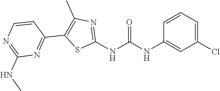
C1(Cl)=CC=CC(NC(NC2=NC(C)=C(C3=NC(NC)=NC=C3)S2)=O)=C1
